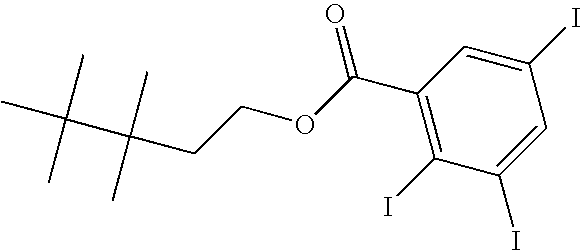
C1(C(OCCC(C(C)(C)C)(C)C)=O)=C(I)C(I)=CC(I)=C1
